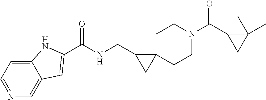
C12=CC=NC=C1C=C(C(NCC1CC13CCN(C(C1CC1(C)C)=O)CC3)=O)N2
